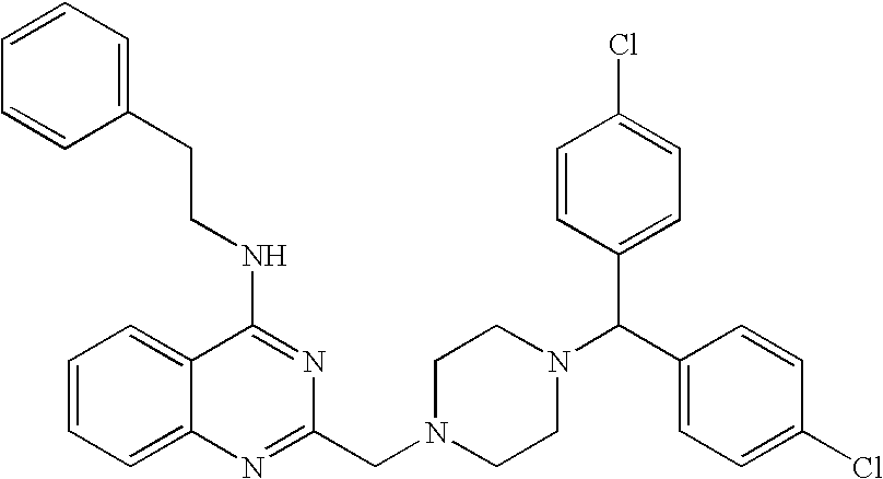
C(CNC1=NC(CN2CCN(C(C3=CC=C(Cl)C=C3)C3=CC=C(Cl)C=C3)CC2)=NC2=CC=CC=C12)C1=CC=CC=C1
